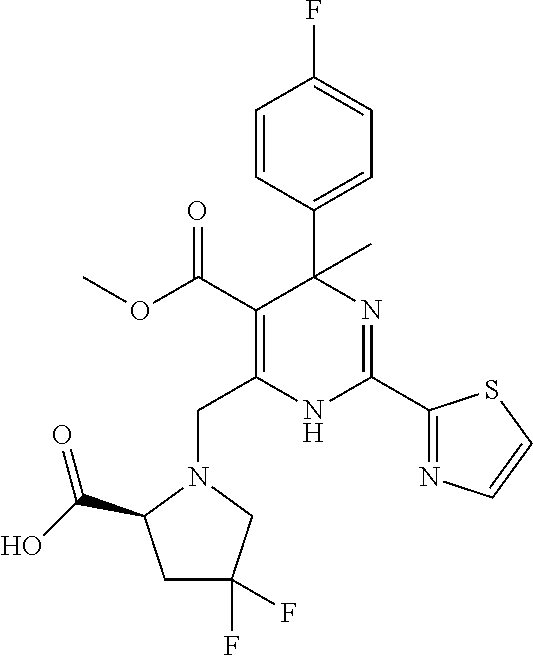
C(C1=C(C(OC)=O)C(C2=CC=C(F)C=C2)(C)N=C(C2=NC=CS2)N1)N1CC(F)(F)CC1C(O)=O
